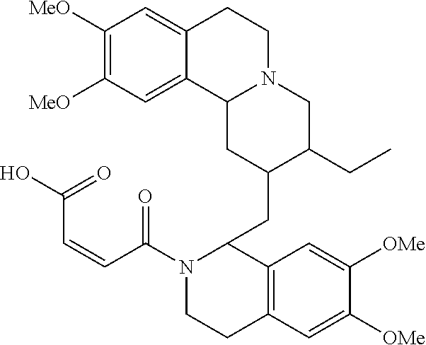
C1([MeO])=C([MeO])C=C2C(=C1)CCN1C2CC(CC2N(C(C=CC(O)=O)=O)CCC3=C2C=C([OMe])C([OMe])=C3)C(CC)C1
